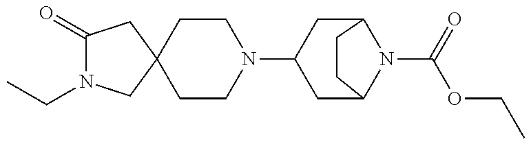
C1(=O)N(CC)CC2(C1)CCN(C1CC3N(C(=O)OCC)C(C1)CC3)CC2
